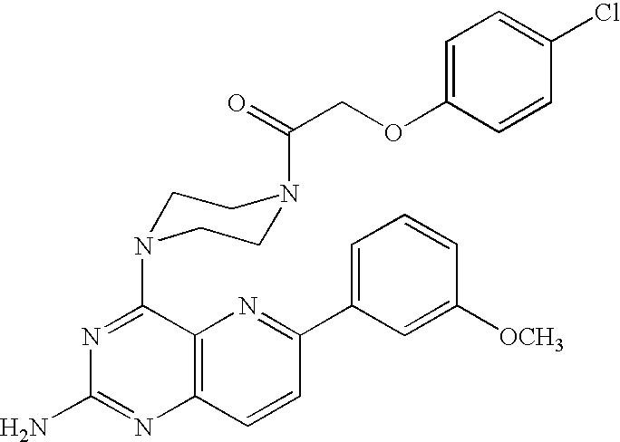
C1=C(OCC(=O)N2CCN(C3=NC(N)=NC4=C3N=C(C3=CC=CC([OCH3])=C3)C=C4)CC2)C=CC(Cl)=C1
